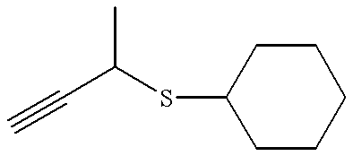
CC(C#C)SC1CCCCC1
